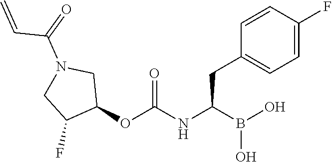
OB(O)C(CC1=CC=C(F)C=C1)NC(=O)OC1CN(C(=O)C=C)CC1F
